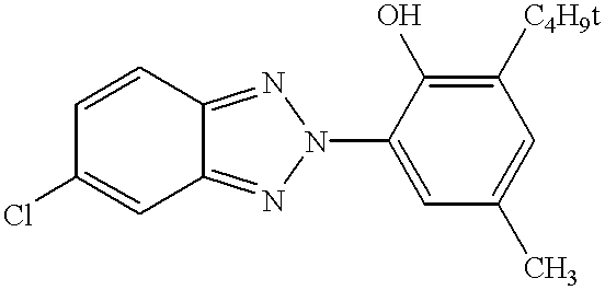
C12=NN(C3=CC(C)=CC([C4H9t])=C3O)N=C1C=CC(Cl)=C2
